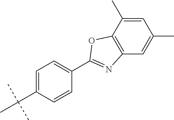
C1=C(C(C)(C)C)C=CC(C2=NC3=C(C(C)=CC(C)=C3)O2)=C1
